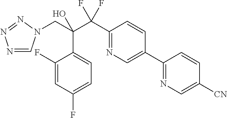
N1=CN(CC(C(C2=NC=C(C3=NC=C([CN])C=C3)C=C2)(F)F)(O)C2=CC=C(F)C=C2F)N=N1
